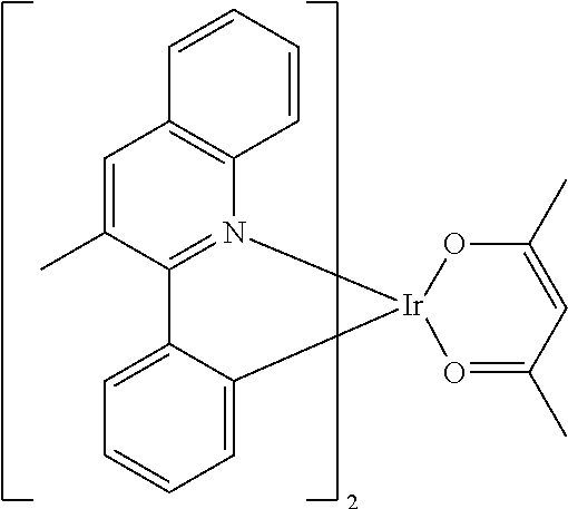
C12=N(C3=C(C=C1C)C=CC=C3)[Ir]1(OC(C)=CC(C)=O1)C1=CC=CC=C21
